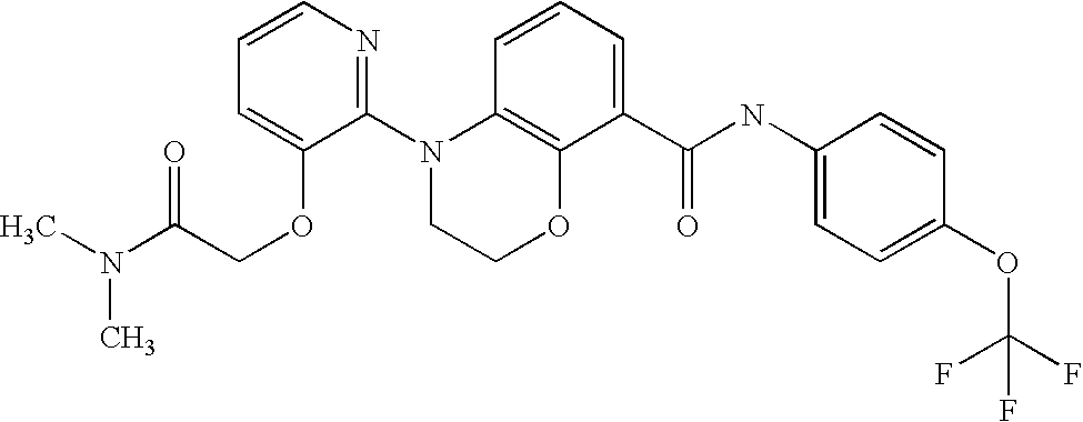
C1(N2CCOC3=C2C=CC=C3C(NC2=CC=C(OC(F)(F)F)C=C2)=O)=NC=CC=C1OCC(N(C)C)=O
